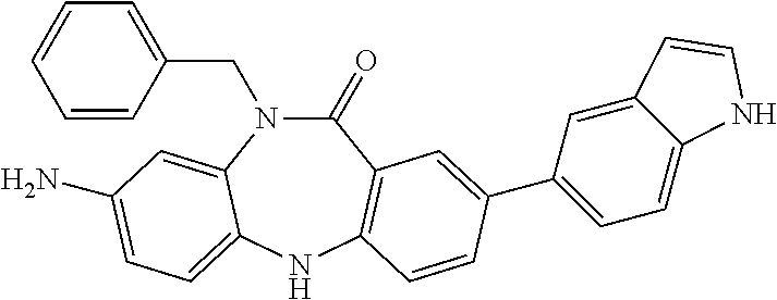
C1=CC(CN2C(=O)C3=C(NC4=CC=C(N)C=C24)C=CC(C2=CC=C4C(=C2)C=CN4)=C3)=CC=C1
